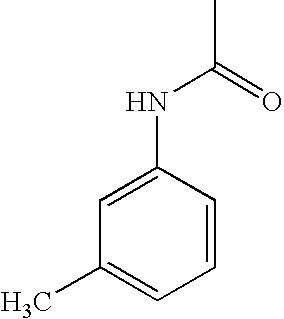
C1=C(NC(C)=O)C=CC=C1C
